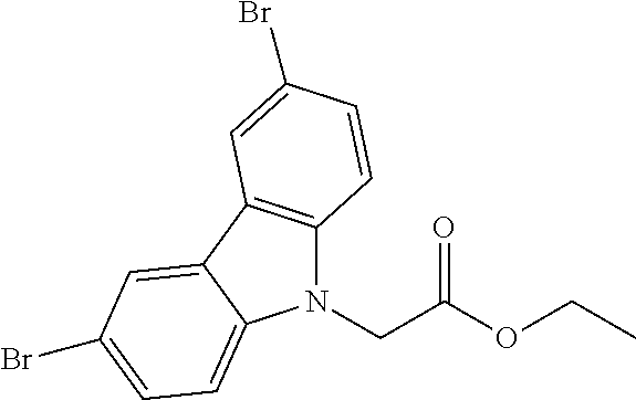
N1(CC(OCC)=O)C2=C(C3=CC(Br)=CC=C13)C=C(Br)C=C2
